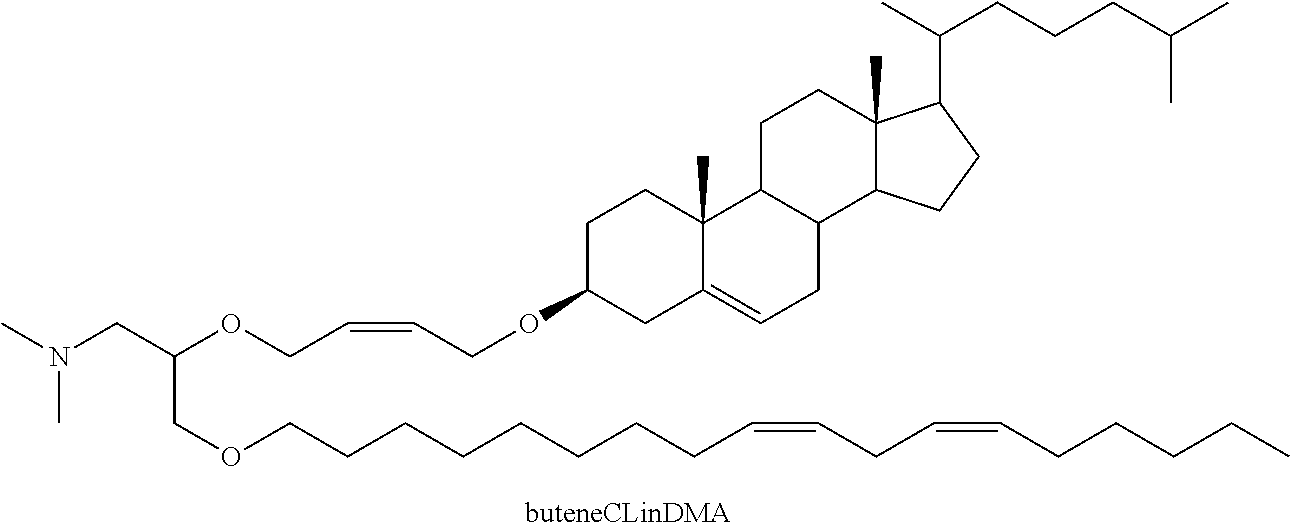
C1C(OCC=CCOC(CN(C)C)COCCCCCCCCC=CCC=CCCCCC)CC2=CCC3C(C2(C)C1)CCC1(C)C3CCC1C(C)CCCC(C)C
